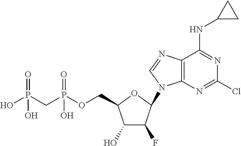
C1(O)C(F)C(N2C3=C(C(NC4CC4)=NC(Cl)=N3)N=C2)OC1COP(CP(O)(=O)O)(=O)O
